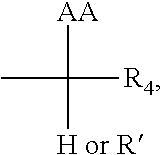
CC([R4])([AA])[H or R]
